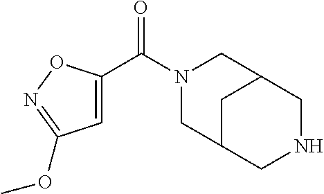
C1=C(C(N2CC3CC(C2)CNC3)=O)ON=C1OC
